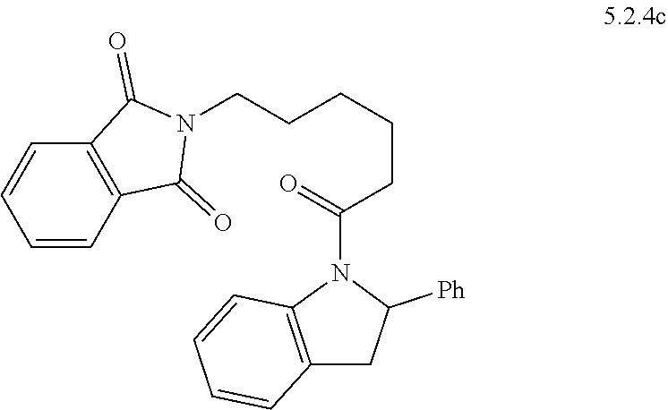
C1=CC2=C(C=C1)C(=O)N(CCCCCC(N1C3=C(CC1[Ph])C=CC=C3)=O)C2=O
